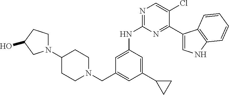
C1(C2CC2)=CC(NC2=NC=C(Cl)C(C3=CNC4=C3C=CC=C4)=N2)=CC(CN2CCC(N3CCC(O)C3)CC2)=C1
